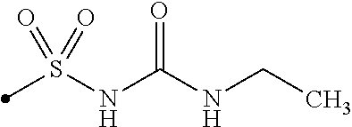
S(NC(NCC)=O)(=O)(=O)C
